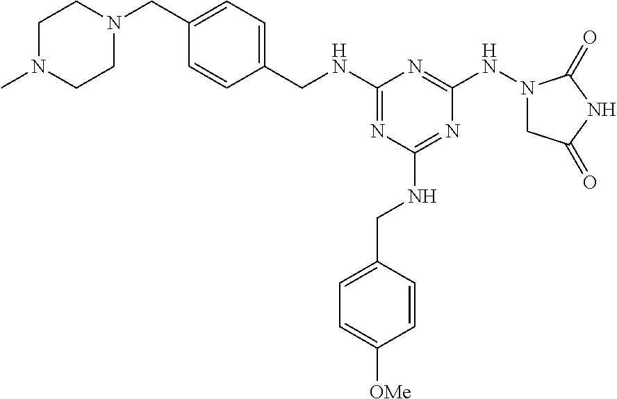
N(C1=NC(NCC2=CC=C([OMe])C=C2)=NC(NN2CC(=O)NC2=O)=N1)CC1=CC=C(CN2CCN(C)CC2)C=C1
